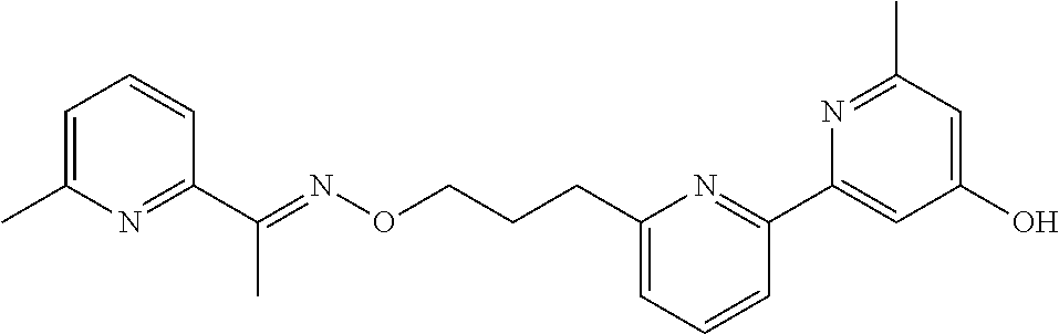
C1=C(C)N=C(C(=NOCCCC2=CC=CC(C3=CC(O)=CC(C)=N3)=N2)C)C=C1
